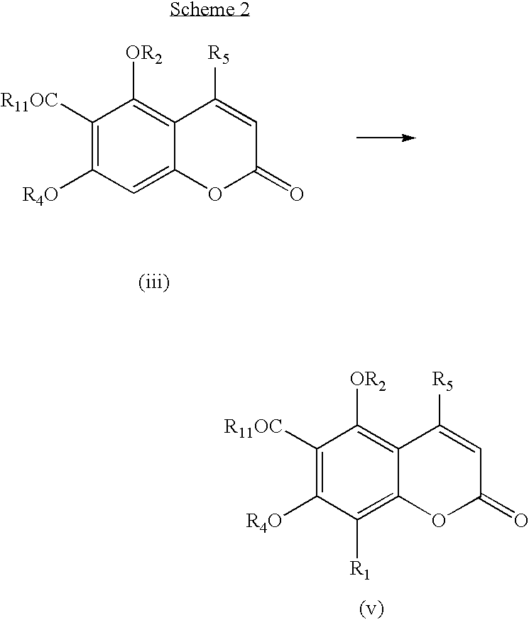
C1([R11OC])=C([R4O])C=C2C(=C1[OR2])C([R5])=CC(=O)O2.C1([R11OC])=C([R4O])C([R1])=C2C(=C1[OR2])C([R5])=CC(=O)O2
